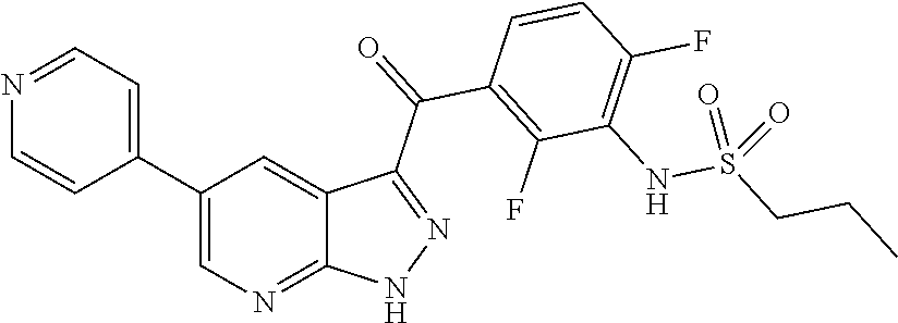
N1=CC=C(C2=CN=C3C(=C2)C(C(=O)C2=C(F)C(NS(CCC)(=O)=O)=C(F)C=C2)=NN3)C=C1
